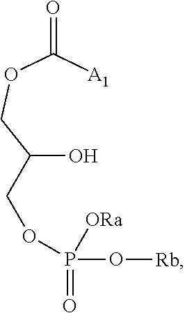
C(O)(COC([A1])=O)COP(=O)(O[Rb])[ORa]
